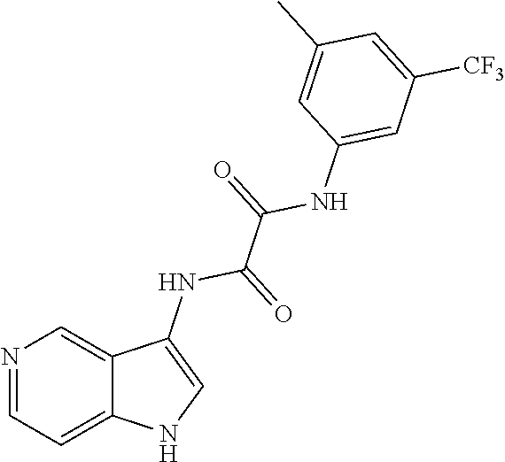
N1=CC=C2C(=C1)C(NC(=O)C(=O)NC1=CC([CF3])=CC(C)=C1)=CN2
